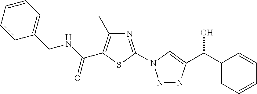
N1=C(N2N=NC(C(C3=CC=CC=C3)O)=C2)SC(C(NCC2=CC=CC=C2)=O)=C1C
